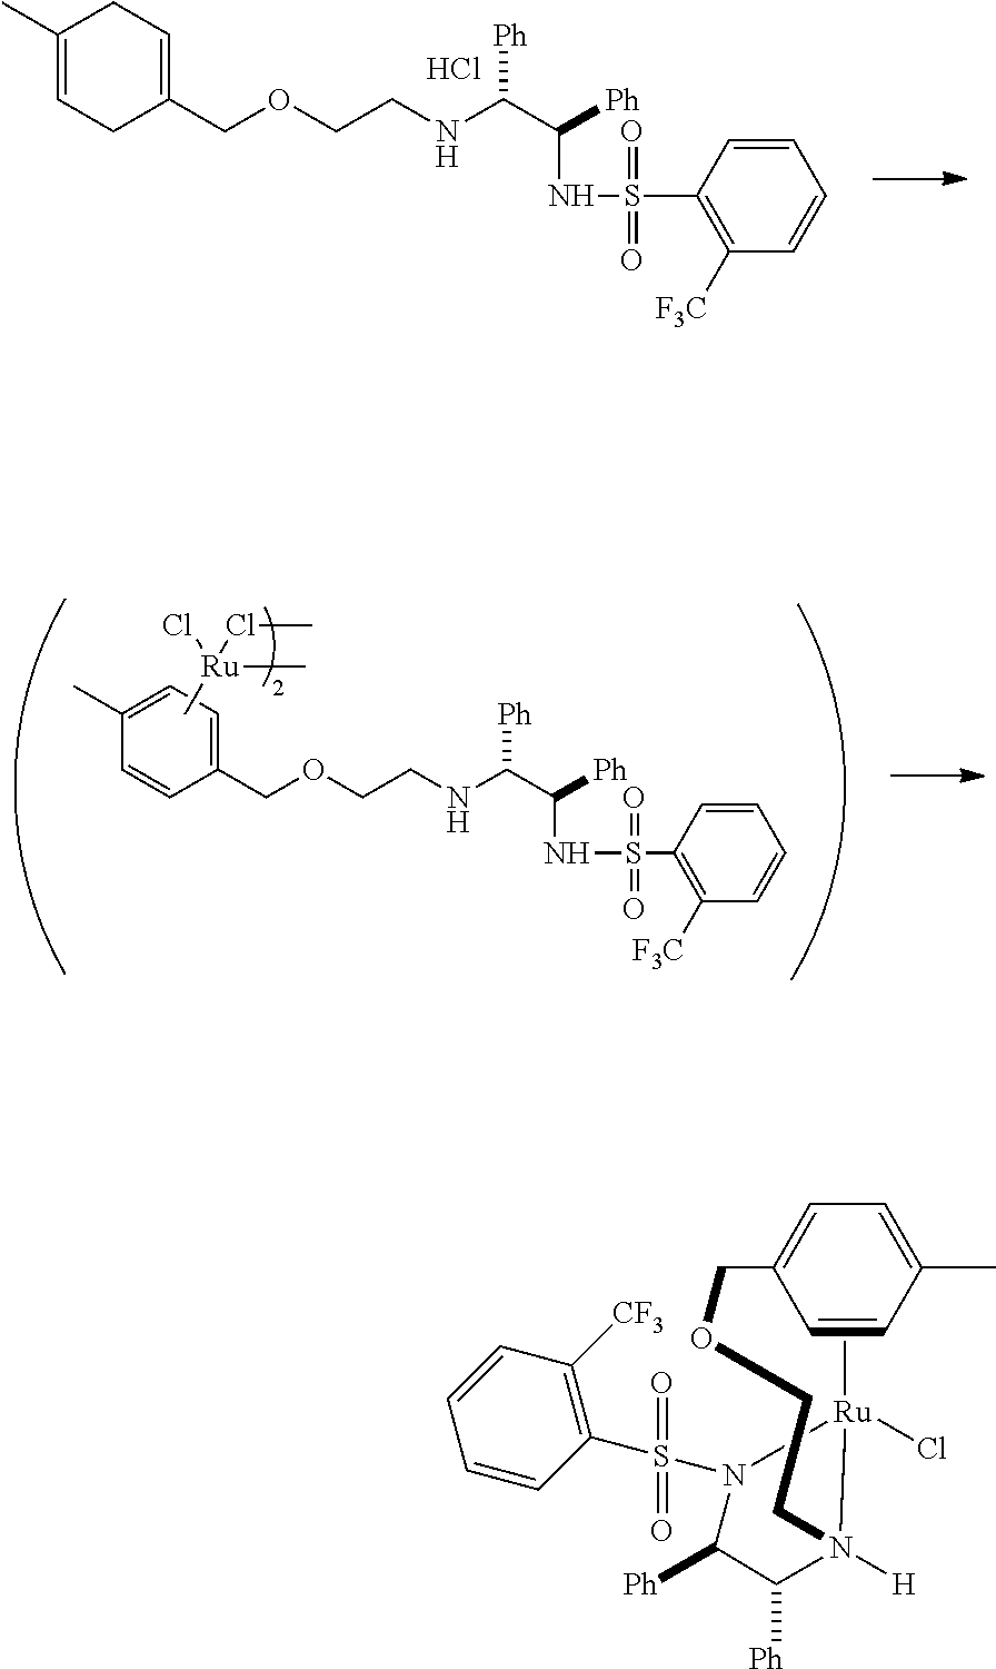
C1(C)=CCC(COCCNC(C([Ph])NS(C2=C([F3C])C=CC=C2)(=O)=O)[Ph])=CC1.Cl.C1(C)=CC=C(COCCNC(C([Ph])NS(C2=C([F3C])C=CC=C2)(=O)=O)[Ph])C=C1.C[Ru](ClC)(C)Cl.C[Ru]1(Cl)N([H])(CCOCC2=CC=C(C)C=C2)C([Ph])C([Ph])N1S(C1=C([CF3])C=CC=C1)(=O)=O
